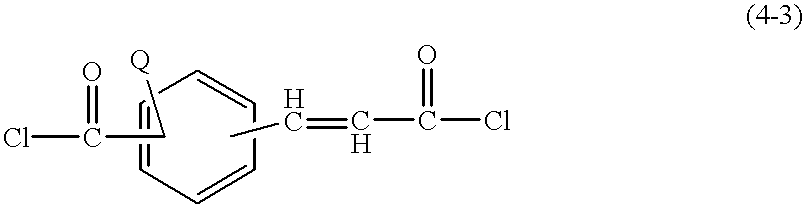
ClC(=O)C[Q].C1=CC=CC=C1.CC=CC(=O)Cl
